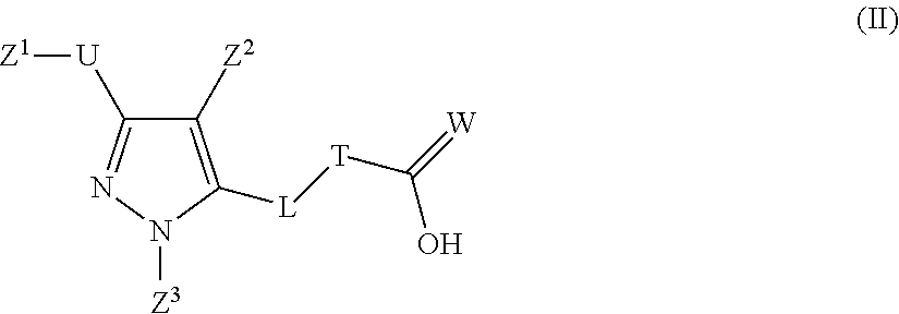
C1([Z2])=C([L][T]C(=[W])O)N([Z3])N=C1[U][Z1]
